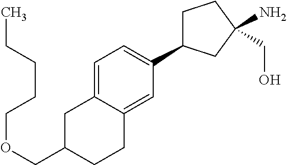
C(OCC1CC2=CC=C(C3CCC(N)(CO)C3)C=C2CC1)CCCC
